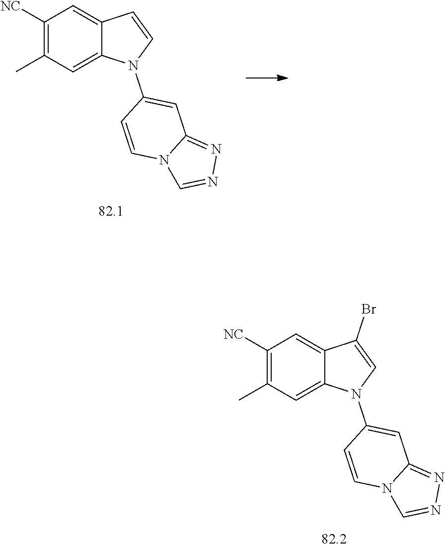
C1([NC])=C(C)C=C2C(=C1)C(Br)=CN2C1=CC2=NN=CN2C=C1.C1([NC])=C(C)C=C2C(=C1)C=CN2C1=CC2=NN=CN2C=C1
